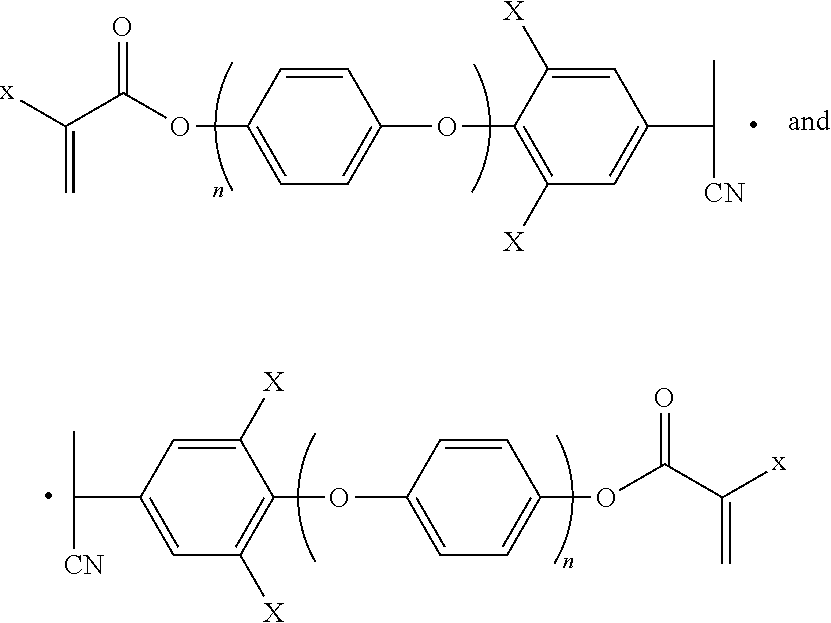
C1=C([X])C(OC2=CC=C(OC(C([x])=C)=O)C=C2)=C([X])C=C1C(C)[CN].C1=C([X])C(OC2=CC=C(OC(C([x])=C)=O)C=C2)=C([X])C=C1C(C)[CN]
